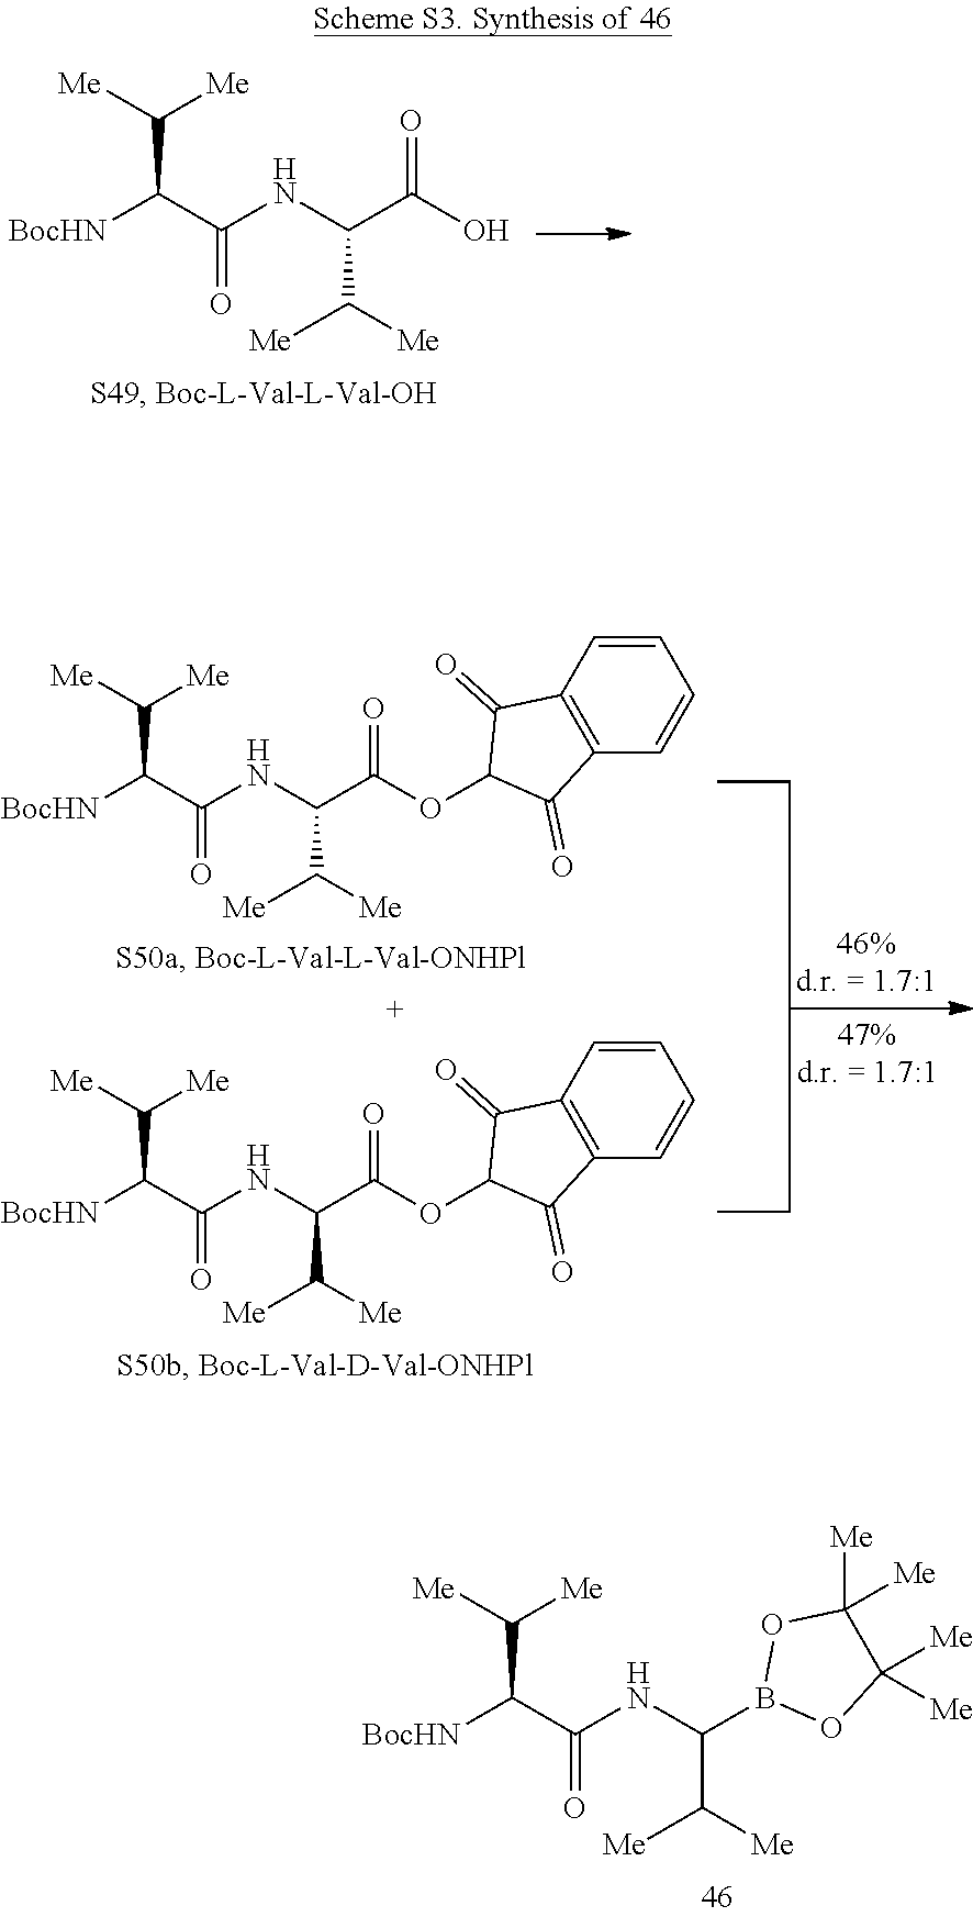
OC(C(NC(C([BocHN])C([Me])[Me])=O)C([Me])[Me])=O.C(CC)CC.O(C(C(NC(C([BocHN])C([Me])[Me])=O)C([Me])[Me])=O)C1C(=O)C2=C(C1=O)C=CC=C2.O(C(C(NC(C([BocHN])C([Me])[Me])=O)C([Me])[Me])=O)C1C(=O)C2=C(C1=O)C=CC=C2.B1(C(NC(C([BocHN])C([Me])[Me])=O)C([Me])[Me])OC([Me])([Me])C([Me])([Me])O1
